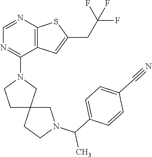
C1=NC2=C(C(N3CCC4(C3)CCN(C(C3=CC=C(C#N)C=C3)C)C4)=N1)C=C(CC(F)(F)F)S2
